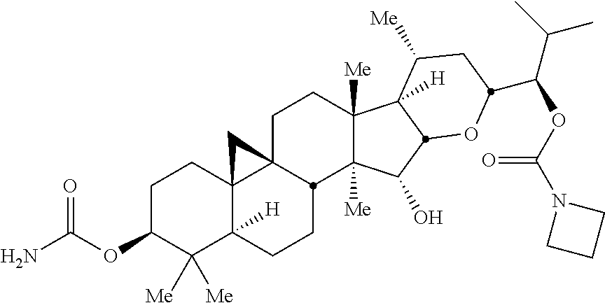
C1C23C4(C([H])(CCC2C2([Me])C([Me])(C1)C1([H])C([Me])CC(C(OC(=O)N5CCC5)C(C)C)OC1C2O)C([Me])([Me])C(OC(=O)N)CC4)C3
